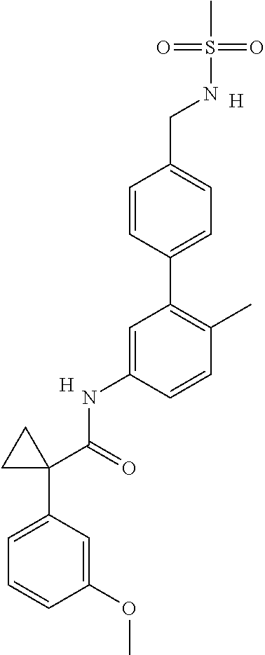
CS(=O)(=O)NCC1=CC=C(C2=C(C)C=CC(NC(=O)C3(C4=CC=CC(OC)=C4)CC3)=C2)C=C1.[H].[H]
